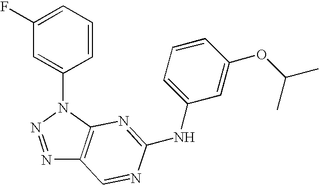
N1=NN(C2=CC(F)=CC=C2)C2=C1C=NC(NC1=CC=CC(OC(C)C)=C1)=N2
